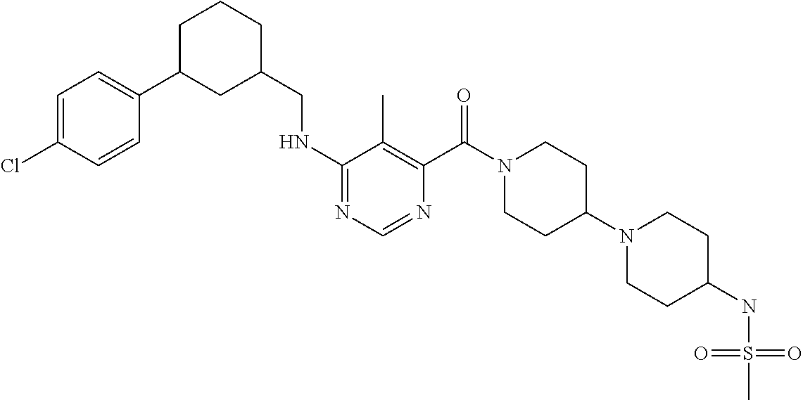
C1(NCC2CCCC(C3=CC=C(Cl)C=C3)C2)=NC=NC(C(N2CCC(N3CCC(NS(=O)(=O)C)CC3)CC2)=O)=C1C
